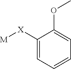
[M][X]C1=CC=CC=C1OC
